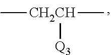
C[CH2CH](C)[Q3]
